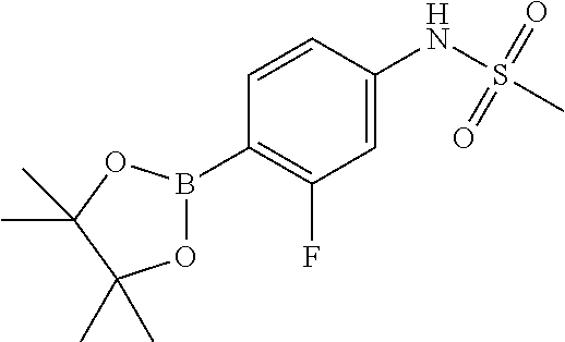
O1B(C2=C(F)C=C(NS(C)(=O)=O)C=C2)OC(C)(C)C1(C)C
